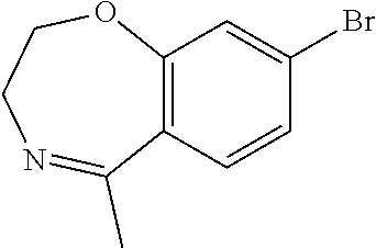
C12=C(C=CC(Br)=C1)C(C)=NCCO2
